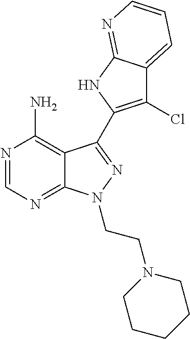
C12=C(N)N=CN=C1N(CCN1CCCCC1)N=C2C1=C(Cl)C2=CC=CN=C2N1
